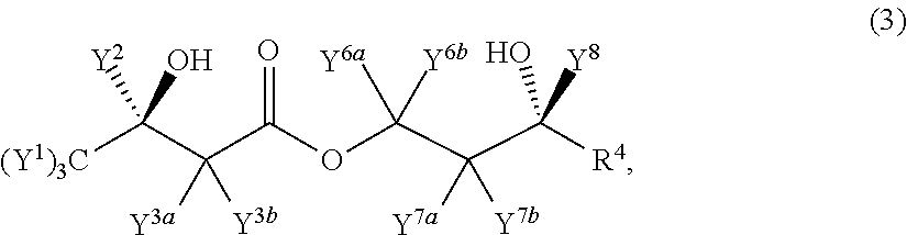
[(Y1)3C]C(C(C(OC(C(C([R4])(O)[Y8])([Y7a])[Y7b])([Y6a])[Y6b])=O)([Y3a])[Y3b])([Y2])O
